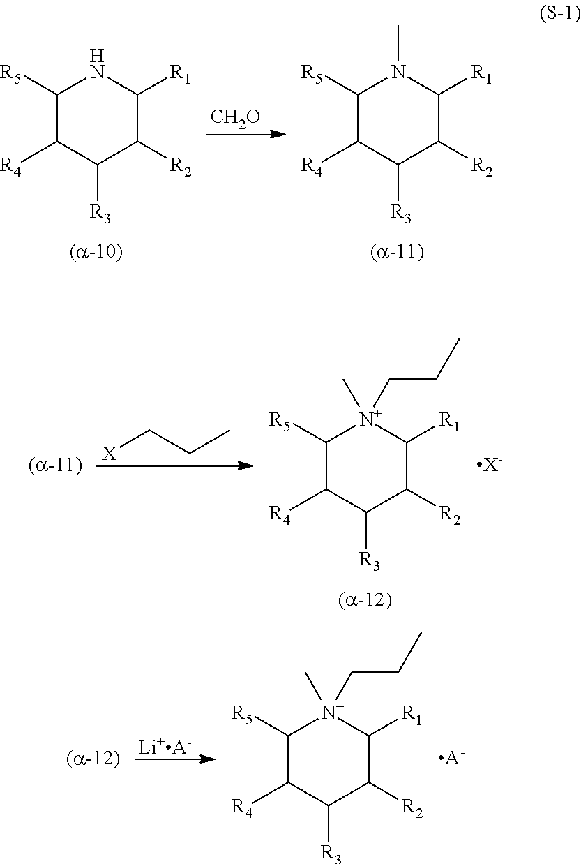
C1([R5])C([R4])C([R3])C([R2])C([R1])N1.[CH2O].C1([R5])C([R4])C([R3])C([R2])C([R1])N1C.C1([R5])C([R4])C([R3])C([R2])C([R1])[N+]1(C)CCC.[X]CCC.[X-].C1([R5])C([R4])C([R3])C([R2])C([R1])[N+]1(C)CCC.[A-].[Li+A-]
